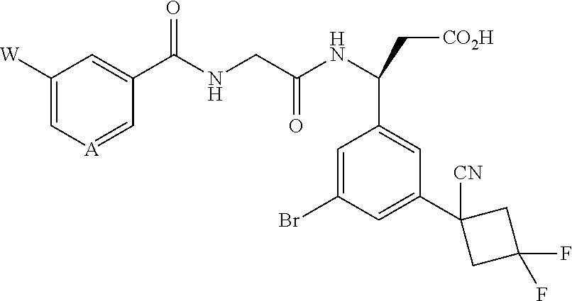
C1([W])=C[A]=CC(C(NCC(NC(C[CO2H])C2=CC(C3([CN])CC(F)(F)C3)=CC(Br)=C2)=O)=O)=C1
